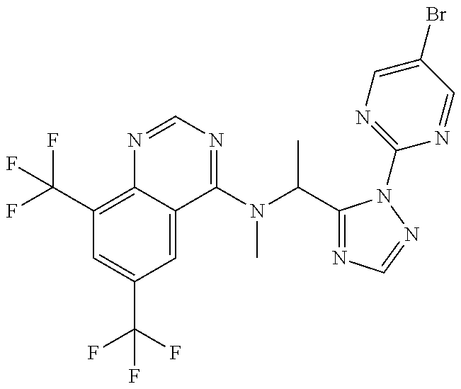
C1(C(F)(F)F)=C2C(=CC(C(F)(F)F)=C1)C(N(C(C1=NC=NN1C1=NC=C(Br)C=N1)C)C)=NC=N2
